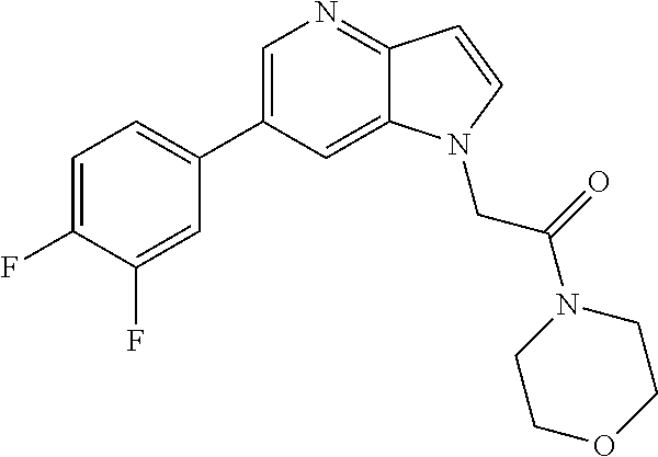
C1=C(C2=CC=C(F)C(F)=C2)C=C2C(=N1)C=CN2CC(=O)N1CCOCC1
